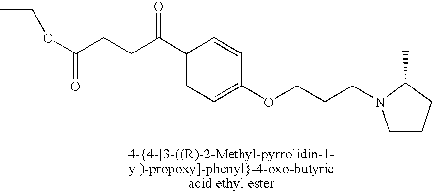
C1(C(CCC(OCC)=O)=O)=CC=C(OCCCN2CCCC2C)C=C1
